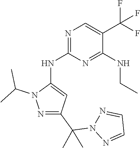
C1(C(C)(N2N=CC=N2)C)=NN(C(C)C)C(NC2=NC=C(C(F)(F)F)C(NCC)=N2)=C1
